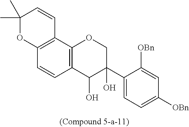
C12=C(C3=C(C=C1)C(O)C(C1=CC=C([OBn])C=C1[OBn])(O)CO3)C=CC(C)(C)O2
